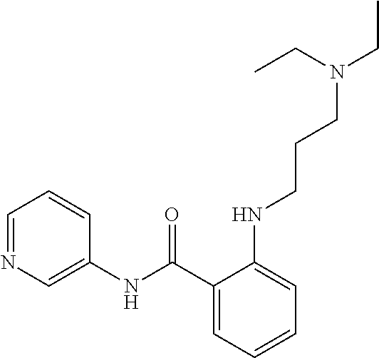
C1(C(NC2=CN=CC=C2)=O)=CC=CC=C1NCCCN(CC)CC
